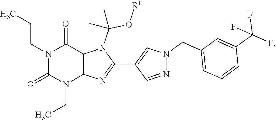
N1(CCC)C(=O)N(CC)C2=C(C1=O)N(C(O[R1])(C)C)C(C1=CN(CC3=CC=CC(C(F)(F)F)=C3)N=C1)=N2
